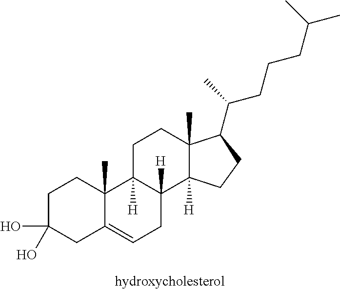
C1C(O)(O)CC2=CCC3([H])C([H])(C2(C)C1)CCC1(C)C3([H])CCC1C(C)CCCC(C)C
